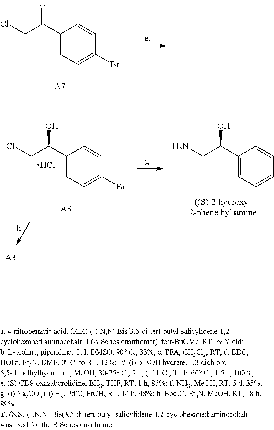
C1(C(CCl)=O)=CC=C(Br)C=C1.[A7].C1(C(CCl)O)=CC=C(Br)C=C1.[A8].Cl.[A3].C1(C(CN)O)=CC=CC=C1
